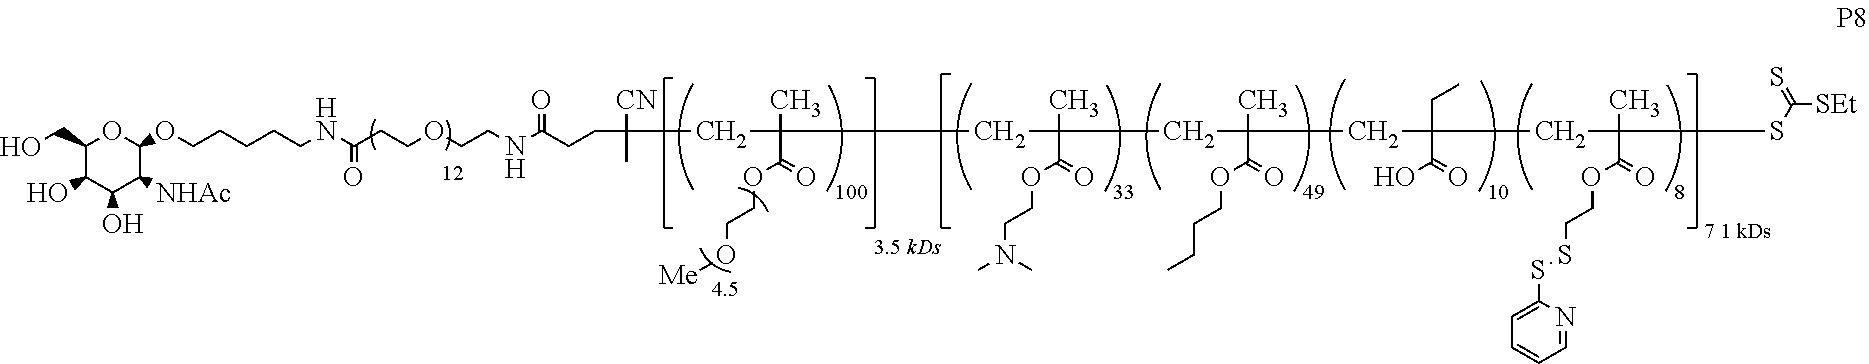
C1(CO)C(O)C(O)C([NHAc])C(OCCCCCNC(CCOCCNC(CCC(CC(C)(C(=O)OCCO[Me])CC(C)(C(=O)OCCN(C)C)CC(C)(C(=O)OCCCC)CC(CC)(C(=O)O)CC(C)(C(=O)OCCSSC2=CC=CC=N2)SC([SEt])=S)([CN])C)=O)=O)O1
